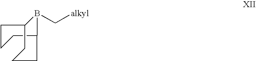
C1CCC2B(C[alkyl])C1CCC2
